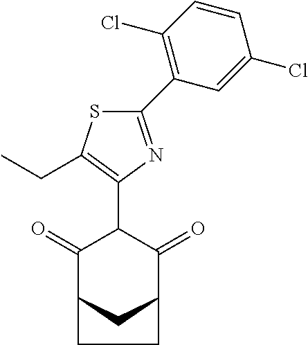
C1(=O)C2CC(C(=O)C1C1=C(CC)SC(C3=C(Cl)C=CC(Cl)=C3)=N1)CC2
